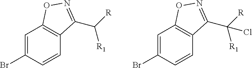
C1=C(Br)C=CC2=C1ON=C2C([R])[R1].C1=C(Br)C=CC2=C1ON=C2C([R])([R1])Cl
